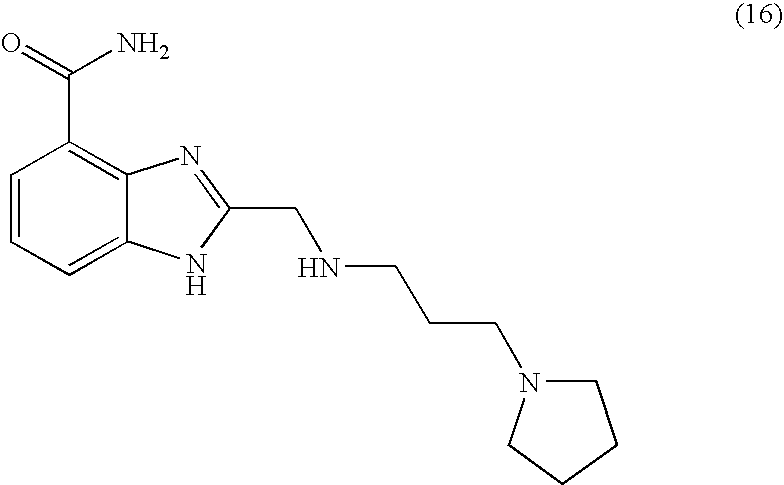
C1=CC=C2C(=C1C(=O)N)N=C(CNCCCN1CCCC1)[N H]2
